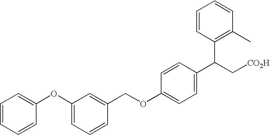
C1=CC=CC(OC2=CC=CC(COC3=CC=C(C(C[CO2H])C4=C(C)C=CC=C4)C=C3)=C2)=C1
